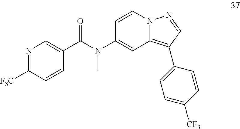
C1=CN2C(=C(C3=CC=C([CF3])C=C3)C=N2)C=C1N(C(C1=CN=C([F3C])C=C1)=O)C
